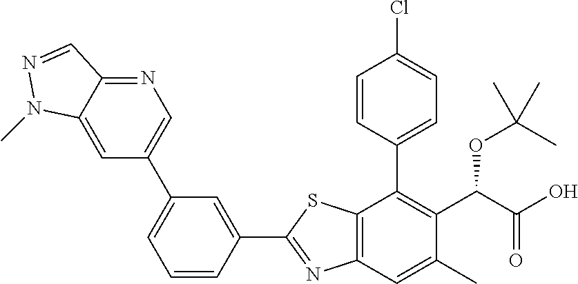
C1(C2=NC3=C(S2)C(C2=CC=C(Cl)C=C2)=C(C(C(O)=O)OC(C)(C)C)C(C)=C3)=CC(C2=CN=C3C(=C2)N(C)N=C3)=CC=C1
